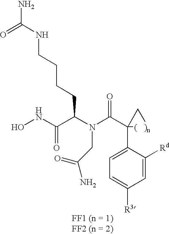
ONC(C(N(C(C1(C2=CC=C([R3])C=C2[Rd])[(   )n]C1)=O)CC(=O)N)CCCCNC(N)=O)=O
